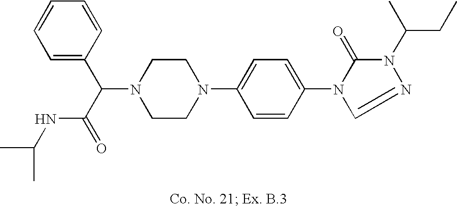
N1(C(C(=O)NC(C)C)C2=CC=CC=C2)CCN(C2=CC=C(N3C(=O)N(C(CC)C)N=C3)C=C2)CC1
